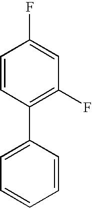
C1(C2=CC=CC=C2)=C(F)C=C(F)C=C1
